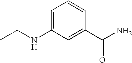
C1=C(NCC)C=C(C(N)=O)C=C1
